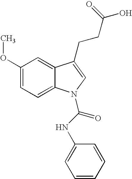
C12=CC(OC)=CC=C1N(C(=O)NC1=CC=CC=C1)C=C2CCC(=O)O
